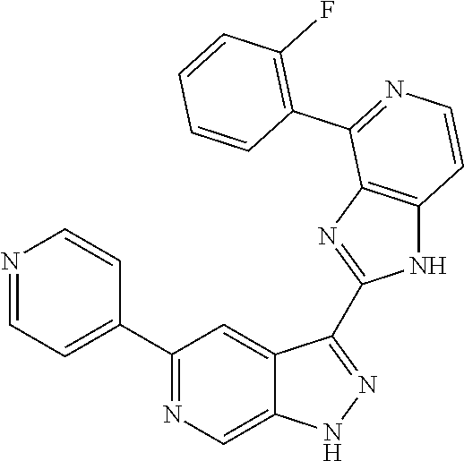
C1(C2=NC=C3C(=C2)C(C2=NC4=C(N2)C=CN=C4C2=C(F)C=CC=C2)=NN3)=CC=NC=C1
